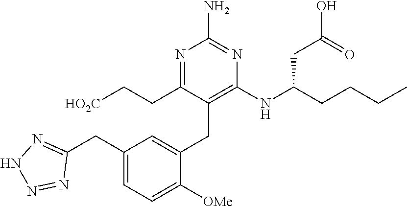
N1=C(CC[HO2C])C(CC2=CC(CC3=NNN=N3)=CC=C2[OMe])=C(NC(CCCC)CC(O)=O)N=C1N
